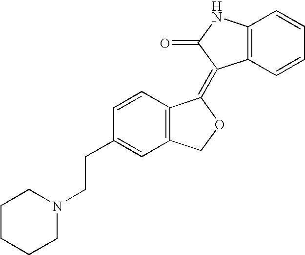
C1=CC(CCN2CCCCC2)=CC2=C1C(=C1C3=C(NC1=O)C=CC=C3)OC2
